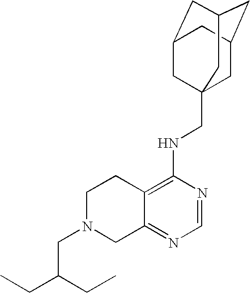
C12=C(NCC34CC5CC(CC(C3)C5)C4)N=CN=C1CN(CC(CC)CC)CC2
